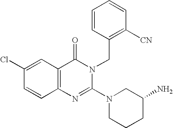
C1(Cl)=CC2=C(C=C1)N=C(N1CCCC(N)C1)N(CC1=C([CN])C=CC=C1)C2=O
